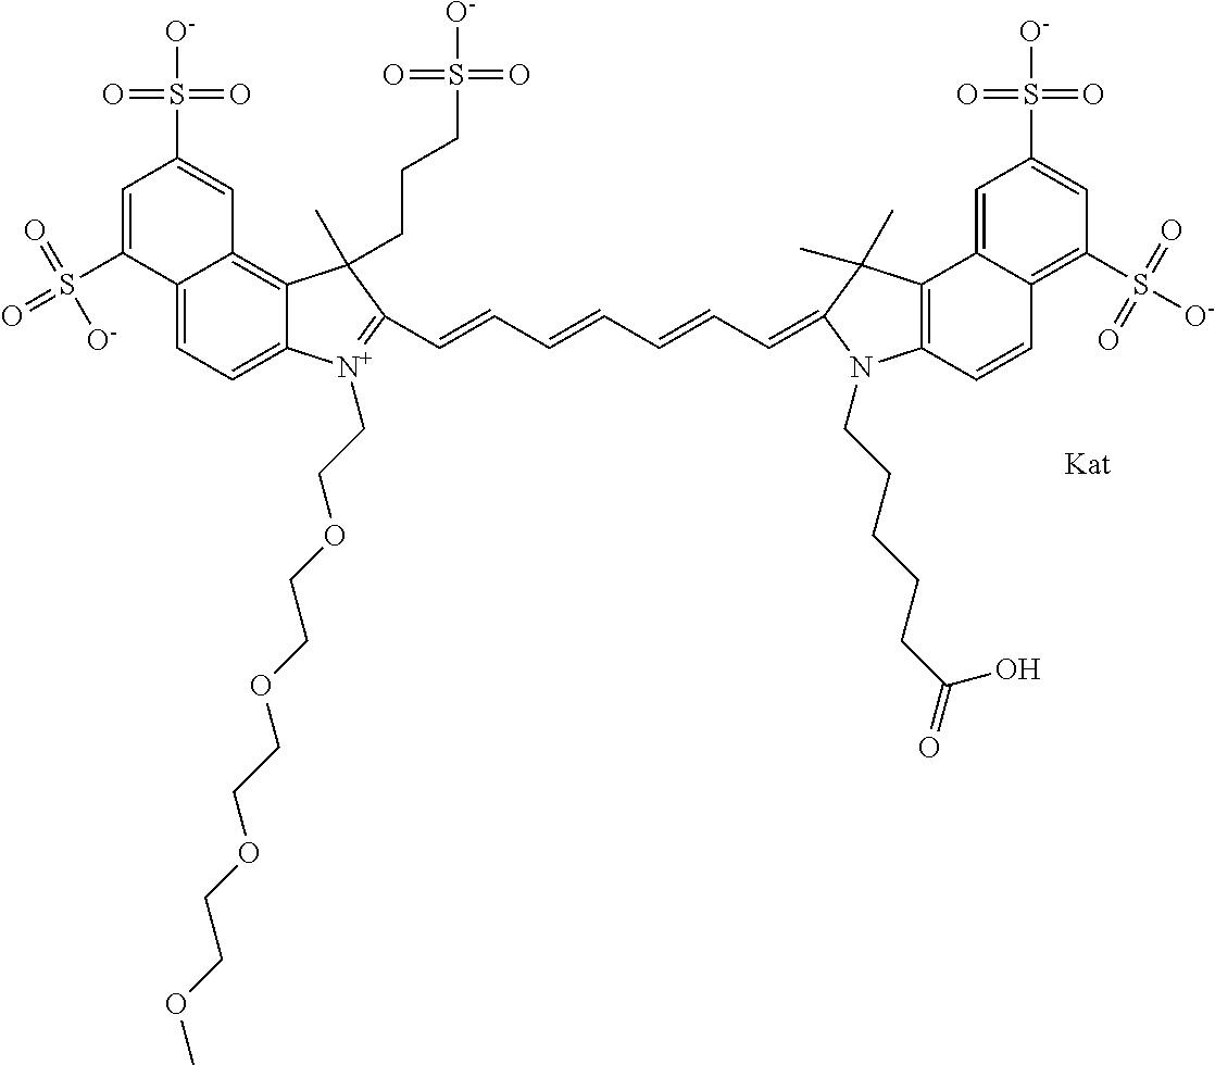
C12=CC=C3C(=C1C=C(S(=O)(=O)[O-])C=C2S(=O)(=O)[O-])C(CCCS(=O)(=O)[O-])(C)C(C=CC=CC=CC=C1C(C)(C)C2=C(C=CC4=C(S([O-])(=O)=O)C=C(S(=O)(=O)[O-])C=C42)N1CCCCCC(O)=O)=[N+]3CCOCCOCCOCCOC
